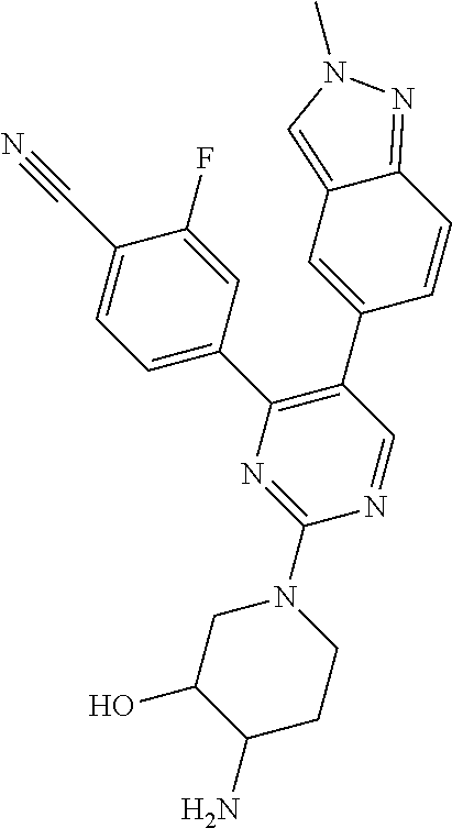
C1(N2CC(O)C(N)CC2)=NC(C2=CC=C(C#N)C(F)=C2)=C(C2=CC3=CN(C)N=C3C=C2)C=N1
